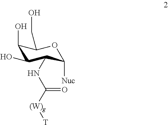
C1(O)C(O)C(NC([(W)g][T])=O)C([Nuc])OC1CO
